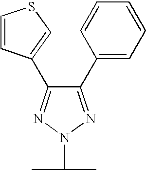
C1(C2=CC=CC=C2)=NN(C(C)C)N=C1C1=CSC=C1
